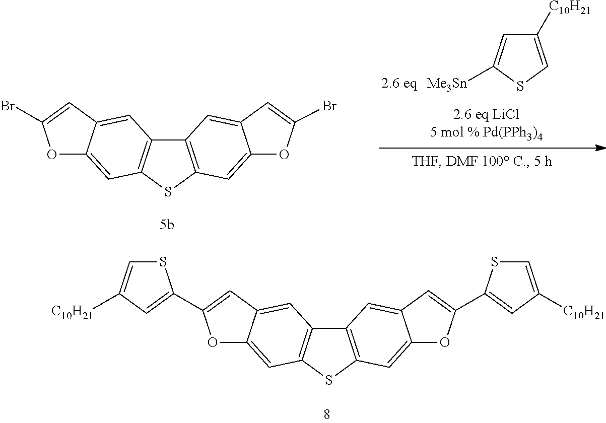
C1=C([Me3Sn])SC=C1[C10H21].O1C2=CC3=C(C=C2C=C1Br)C1=C(S3)C=C2C(=C1)C=C(Br)O2.O1C2=CC3=C(C=C2C=C1C1=CC([C10H21])=CS1)C1=C(S3)C=C2C(=C1)C=C(C1=CC([C10H21])=CS1)O2
